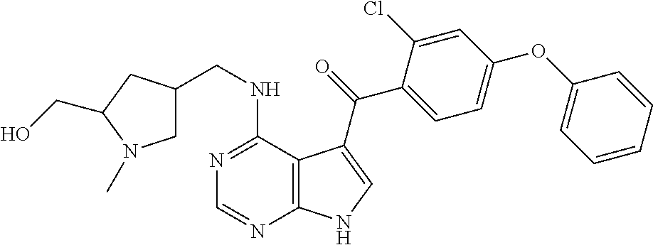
N1=C(NCC2CN(C)C(CO)C2)C2=C(N=C1)NC=C2C(=O)C1=CC=C(OC2=CC=CC=C2)C=C1Cl
